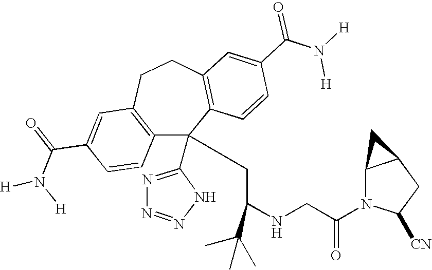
C1(C(=O)N([H])[H])=CC2=C(C=C1)C(C1=NN=NN1)(CC(NCC(N1C([CN])CC3C1C3)=O)C(C)(C)C)C1=C(CC2)C=C(C(N([H])[H])=O)C=C1
